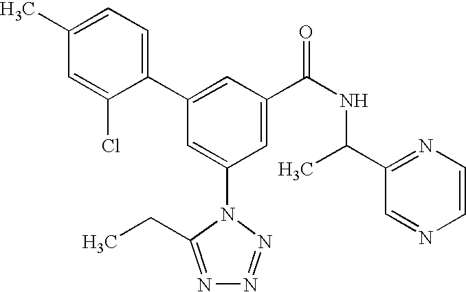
C1(C2=CC(C(NC(C)C3=NC=CN=C3)=O)=CC(N3C(CC)=NN=N3)=C2)=CC=C(C)C=C1Cl
